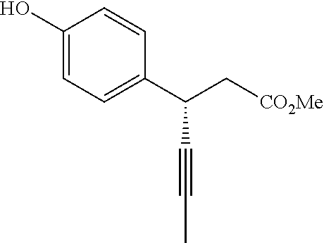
C1(O)=CC=C(C(C[CO2Me])C#CC)C=C1
